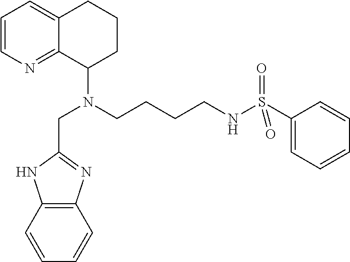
C1=CN=C2C(=C1)CCCC2N(CCCCNS(C1=CC=CC=C1)(=O)=O)CC1=NC2=C(N1)C=CC=C2
